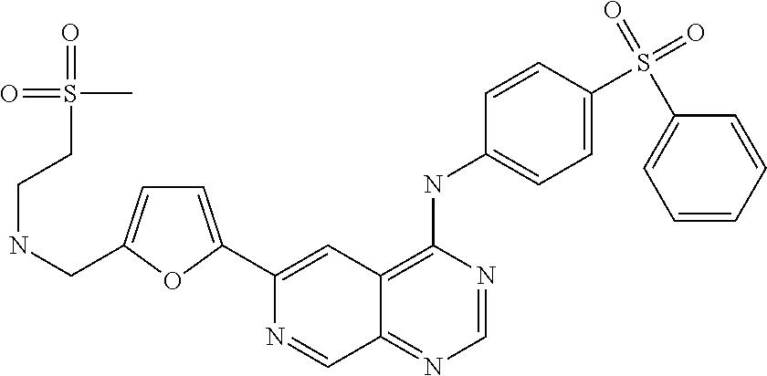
C1=NC(NC2=CC=C(S(=O)(=O)C3=CC=CC=C3)C=C2)=C2C(=N1)C=NC(C1=CC=C(CNCCS(=O)(C)=O)O1)=C2
